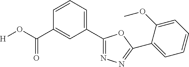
[H]OC(=O)C1=CC(C2=NN=C(C3=CC=CC=C3OC)O2)=CC=C1
